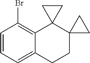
C1=CC=C2C(=C1Br)C1(C3(CC2)CC3)CC1
